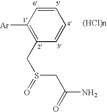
C1=CC([Ar])=C(CS(=O)CC(N)=O)C=C1
